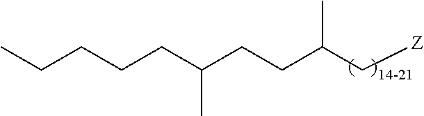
C(C(C[Z])C)CC(CCCCC)C
